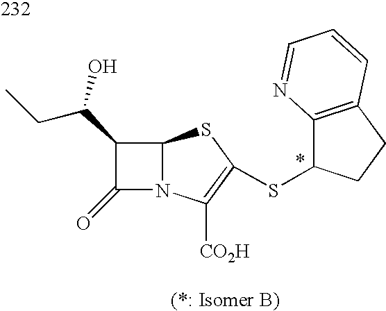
C12N(C([CO2H])=C(SC3C4=C(CC3)C=CC=N4)S1)C(=O)C2C(CC)O
